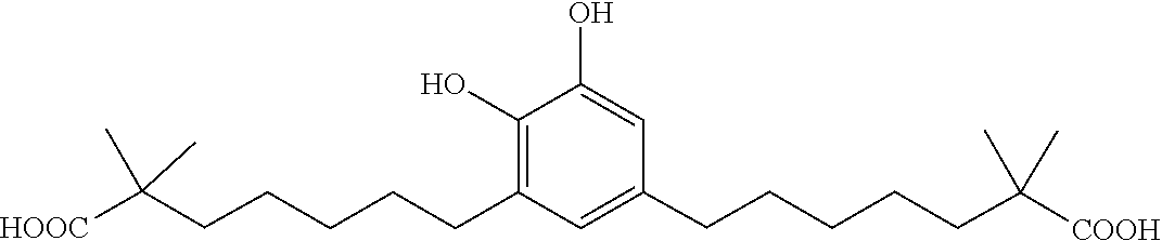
C1(O)=CC(CCCCCC(C)(C)[COOH])=CC(CCCCCC(C)(C)[HOOC])=C1O
